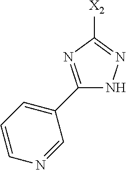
C1([X2])=NNC(C2=CC=CN=C2)=N1
